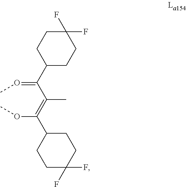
O(C(=C(C(=OC)C1CCC(F)(F)CC1)C)C1CCC(F)(F)CC1)C
